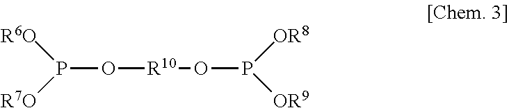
P(O[R10]OP([OR8])[OR9])([R6O])[R7O]
